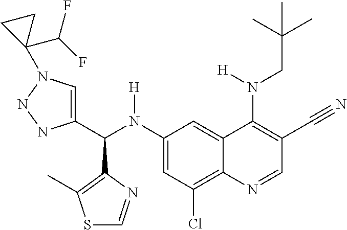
C1(N(C(C2=CN(C3(C(F)F)CC3)NN2)C2=C(C)SC=N2)[H])=CC(Cl)=C2C(=C1)C(N(CC(C)(C)C)[H])=C(C#N)C=N2
